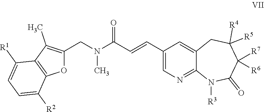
N1([R3])C(=O)C([R6])([R7])C([R4])([R5])CC2=CC(C=CC(N(C)CC3=C(C)C4=C(O3)C([R2])=CC=C4[R1])=O)=CN=C12
